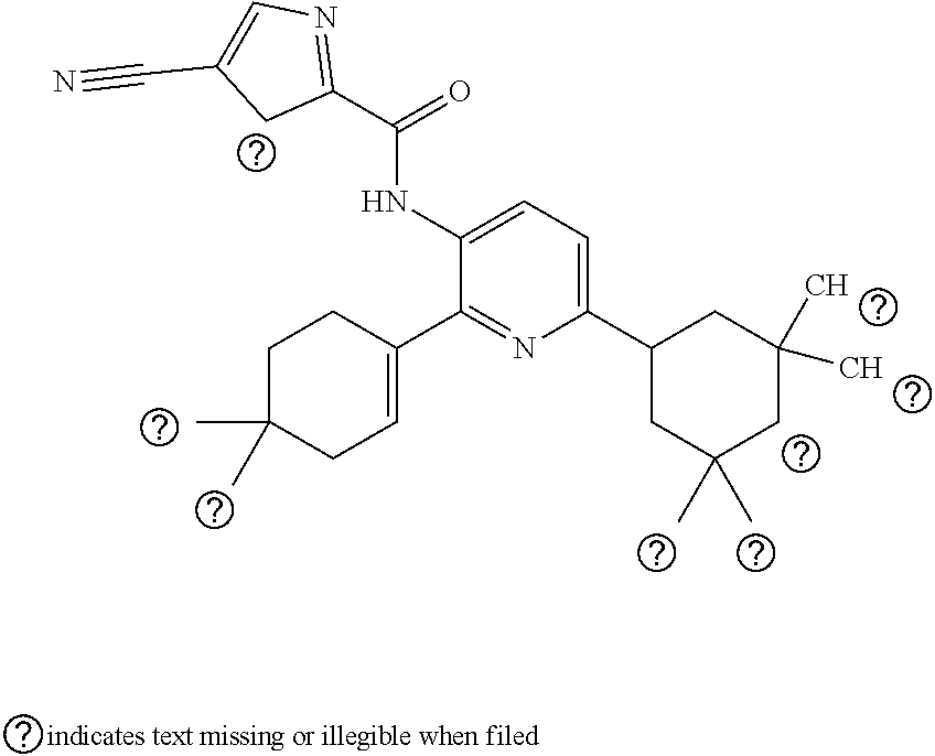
C1(C2CC(C)(C)CC(C)(C)C2)=CC=C(NC(C2=NC=C(C#N)C2)=O)C(C2=CCC(C)(C)CC2)=N1
